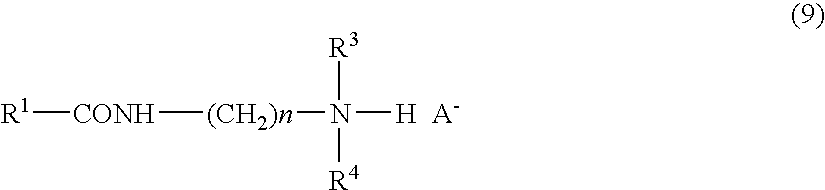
[CONH]([(CH2)n]N([H])([R3])[R4])[R1]
